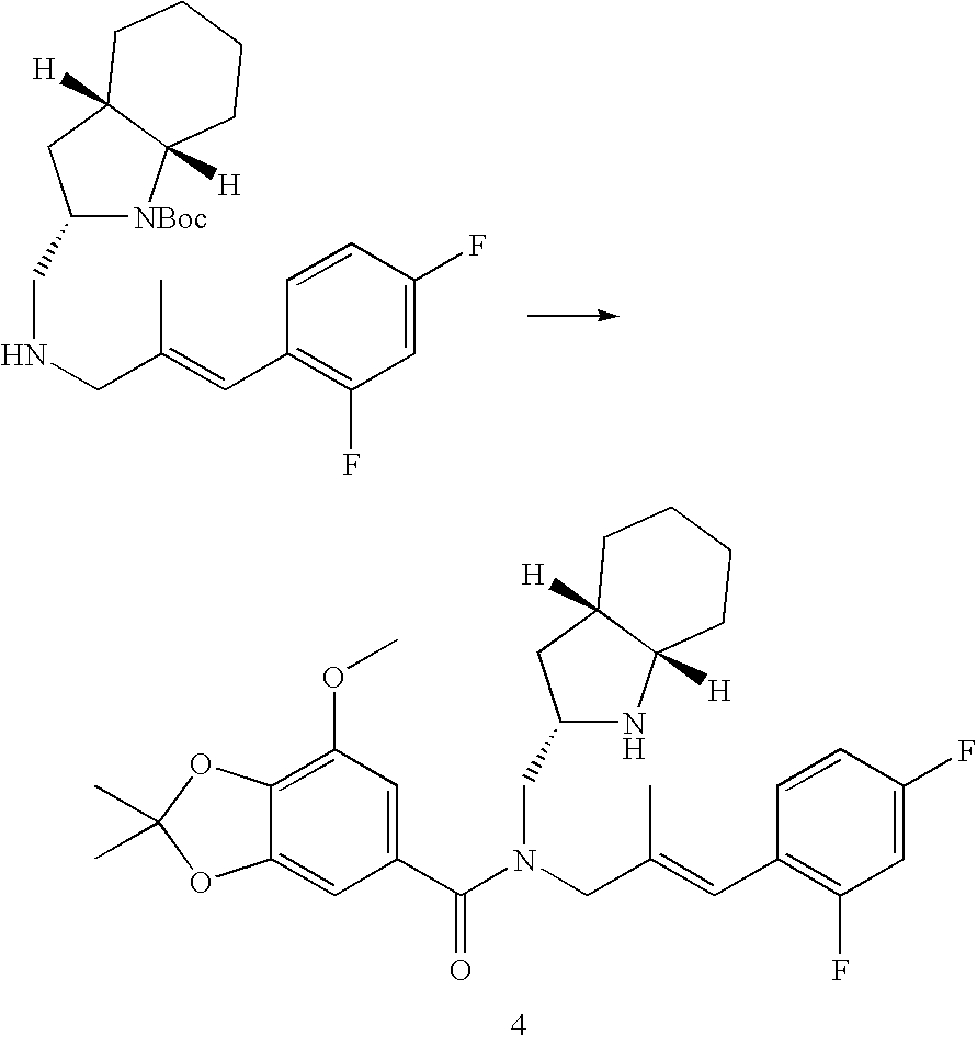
C1(CNCC(=CC2=C(F)C=C(F)C=C2)C)[NBoc]C2([H])C([H])(C1)CCCC2.C1(CN(CC(=CC2=C(F)C=C(F)C=C2)C)C(C2=CC(OC)=C3C(=C2)OC(C)(C)O3)=O)NC2([H])C([H])(C1)CCCC2
